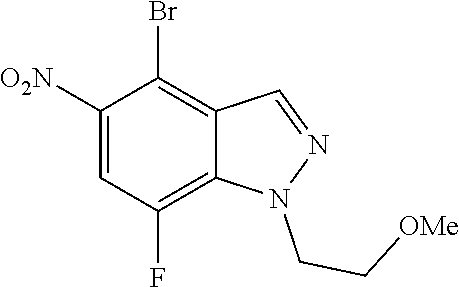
C1([O2N])=CC(F)=C2C(=C1Br)C=NN2CC[OMe]
